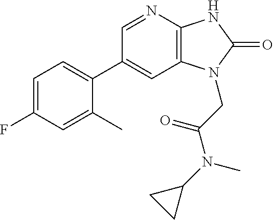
C1=C(F)C=C(C)C(C2=CC3=C(N=C2)NC(=O)N3CC(N(C2CC2)C)=O)=C1
